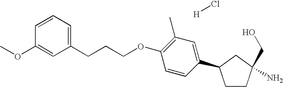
C1CC(CO)(N)CC1C1=CC(C)=C(OCCCC2=CC=CC(OC)=C2)C=C1.[H]Cl
